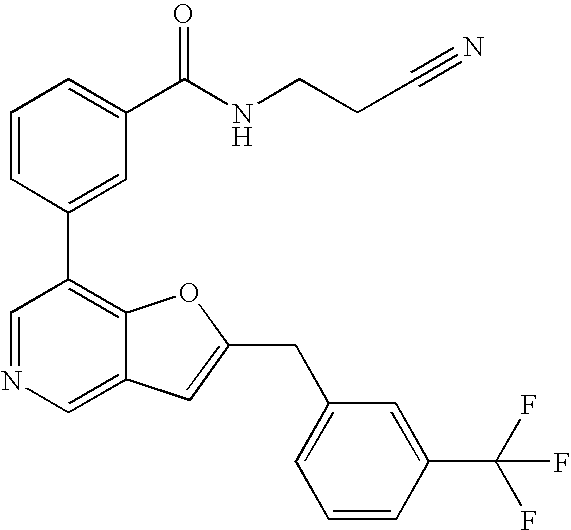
C1=CC(C2=C3C(=CN=C2)C=C(CC2=CC=CC(C(F)(F)F)=C2)O3)=CC(C(NCCC#N)=O)=C1
